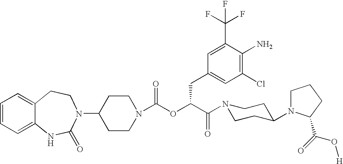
C1=CC=C2C(=C1)CCN(C1CCN(C(OC(C(N3CCC(N4CCCC4C(=O)O[H])CC3)=O)CC3=CC(Cl)=C(N)C(C(F)(F)F)=C3)=O)CC1)C(=O)N2
